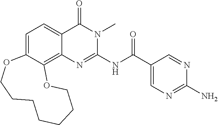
C1=C2C(=C3C(=C1)C(=O)N(C)C(NC(=O)C1=CN=C(N)N=C1)=N3)OCCCCCCCO2
